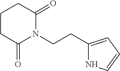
C1CC(=O)N(CCC2=CC=CN2)C(=O)C1
